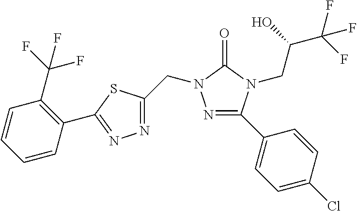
N1=C(C2=CC=C(Cl)C=C2)N(CC(C(F)(F)F)O)C(=O)N1CC1=NN=C(C2=C(C(F)(F)F)C=CC=C2)S1
